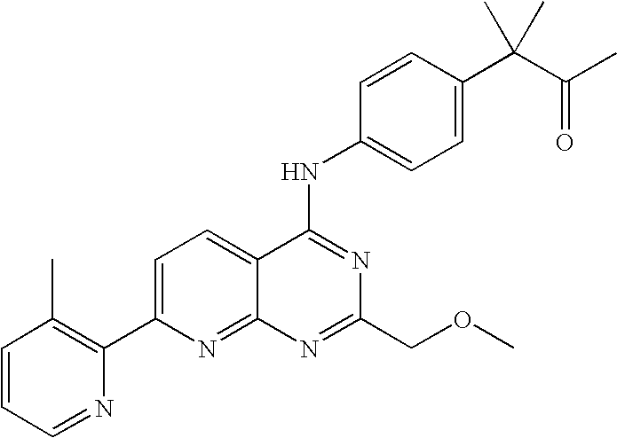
C1=CC=NC(C2=CC=C3C(=N2)N=C(COC)N=C3NC2=CC=C(C(C(C)=O)(C)C)C=C2)=C1C
